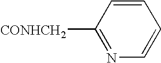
C1([CONHCH2])=NC=CC=C1
